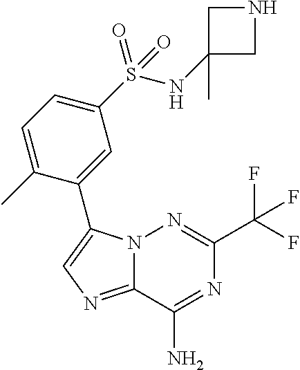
N12C(=NC=C1C1=CC(S(NC3(C)CNC3)(=O)=O)=CC=C1C)C(N)=NC(C(F)(F)F)=N2
